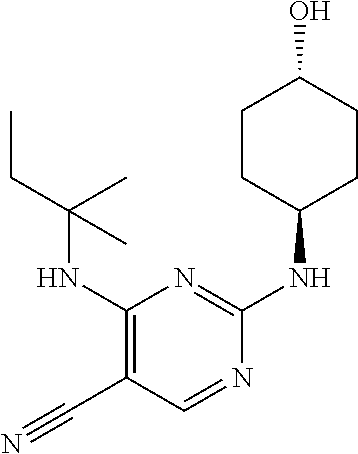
C(NC1=C(C#N)C=NC(NC2CCC(O)CC2)=N1)(CC)(C)C
